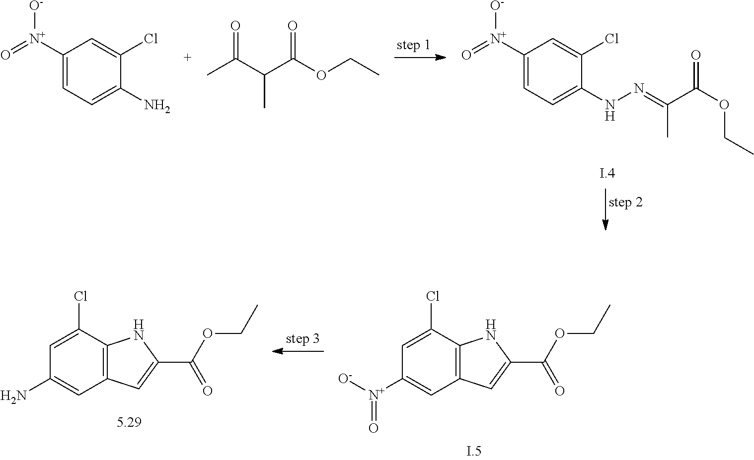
O=C(C(C(OCC)=O)C)C.C1([N+](=O)[O-])=CC=C(N)C(Cl)=C1.C1([N+](=O)[O-])=CC=C(NN=C(C(OCC)=O)C)C(Cl)=C1.C12=C(C(Cl)=CC(N)=C1)NC(C(OCC)=O)=C2.C12=C(C(Cl)=CC([N+]([O-])=O)=C1)NC(C(OCC)=O)=C2
